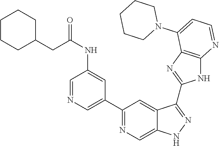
C1(C2=NC=C3C(=C2)C(C2=NC4=C(N2)N=CC=C4N2CCCCC2)=NN3)=CN=CC(NC(CC2CCCCC2)=O)=C1
